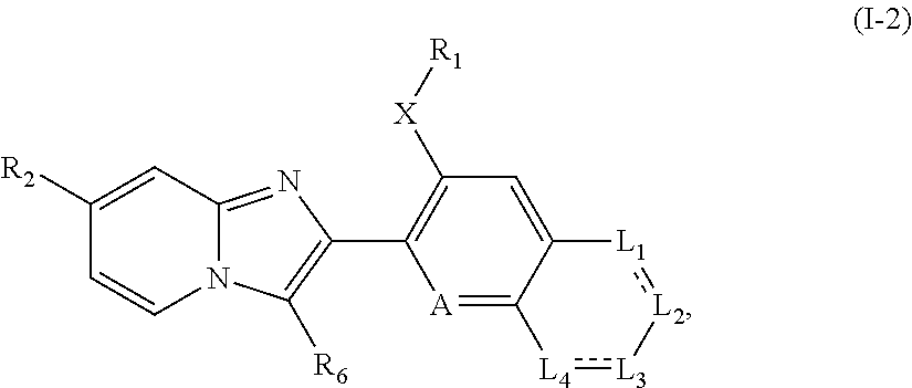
[A]1=C2C(=CC([X][R1])=C1C1=C([R6])N3C(=N1)C=C([R2])C=C3)[L1]:[L2][L3]:[L4]2
